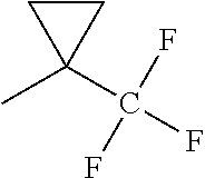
CC1(C(F)(F)F)CC1
